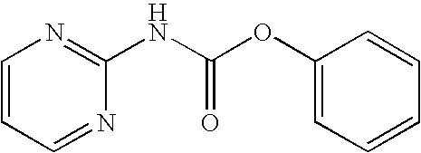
C1=CC=NC(NC(OC2=CC=CC=C2)=O)=N1
